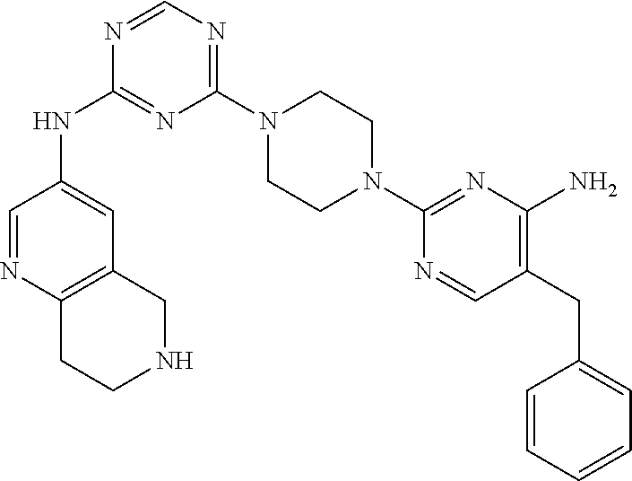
C1(N2CCN(C3=NC(N)=C(CC4=CC=CC=C4)C=N3)CC2)=NC=NC(NC2=CC3=C(N=C2)CCNC3)=N1
